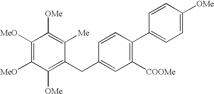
C1([OMe])=C(CC2=CC([COOMe])=C(C3=CC=C([OMe])C=C3)C=C2)C([Me])=C([OMe])C([MeO])=C1[MeO]
